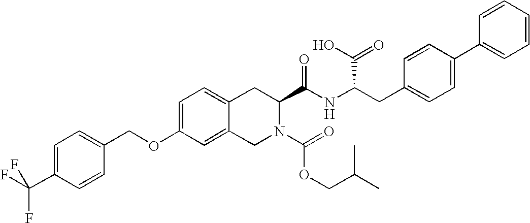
C1=C(C(F)(F)F)C=CC(COC2=CC=C3C(=C2)CN(C(=O)OCC(C)C)C(C(NC(CC2=CC=C(C4=CC=CC=C4)C=C2)C(O)=O)=O)C3)=C1
